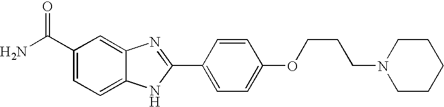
C12=CC(C(=O)N)=CC=C1NC(C1=CC=C(OCCCN3CCCCC3)C=C1)=N2
